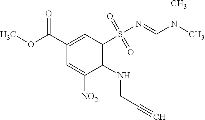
C(NC1=C(S(N=CN(C)C)(=O)=O)C=C(C(OC)=O)C=C1[NO2])C#C
